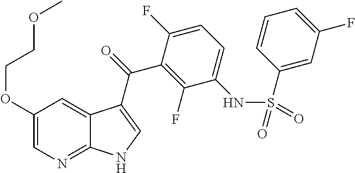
C1(OCCOC)=CN=C2C(=C1)C(C(=O)C1=C(F)C(NS(=O)(=O)C3=CC(F)=CC=C3)=CC=C1F)=CN2
